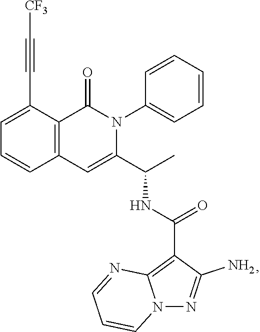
C1=C(C#C[CF3])C2=C(C=C1)C=C(C(C)NC(=O)C1=C3N(N=C1N)C=CC=N3)N(C1=CC=CC=C1)C2=O
